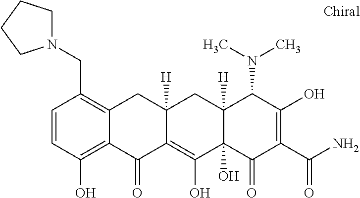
C12([H])C(O)(C(=O)C(C(N)=O)=C(O)C1N(C)C)C(O)=C1C([H])(C2)CC2=C(CN3CCCC3)C=CC(O)=C2C1=O
